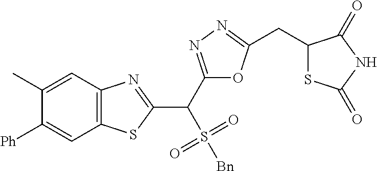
C12=C(C=C(C)C([Ph])=C1)N=C(C(S(=O)([Bn])=O)C1=NN=C(CC3SC(=O)NC3=O)O1)S2
